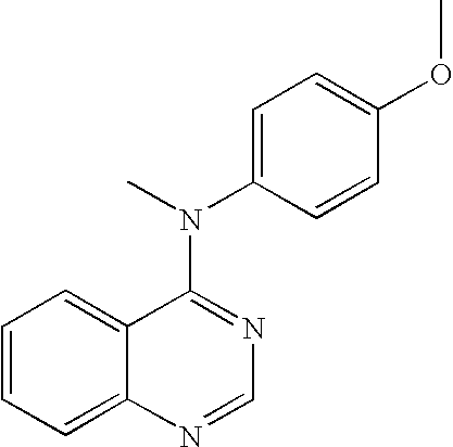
N(C1=NC=NC2=CC=CC=C12)(C1=CC=C(OC)C=C1)C
